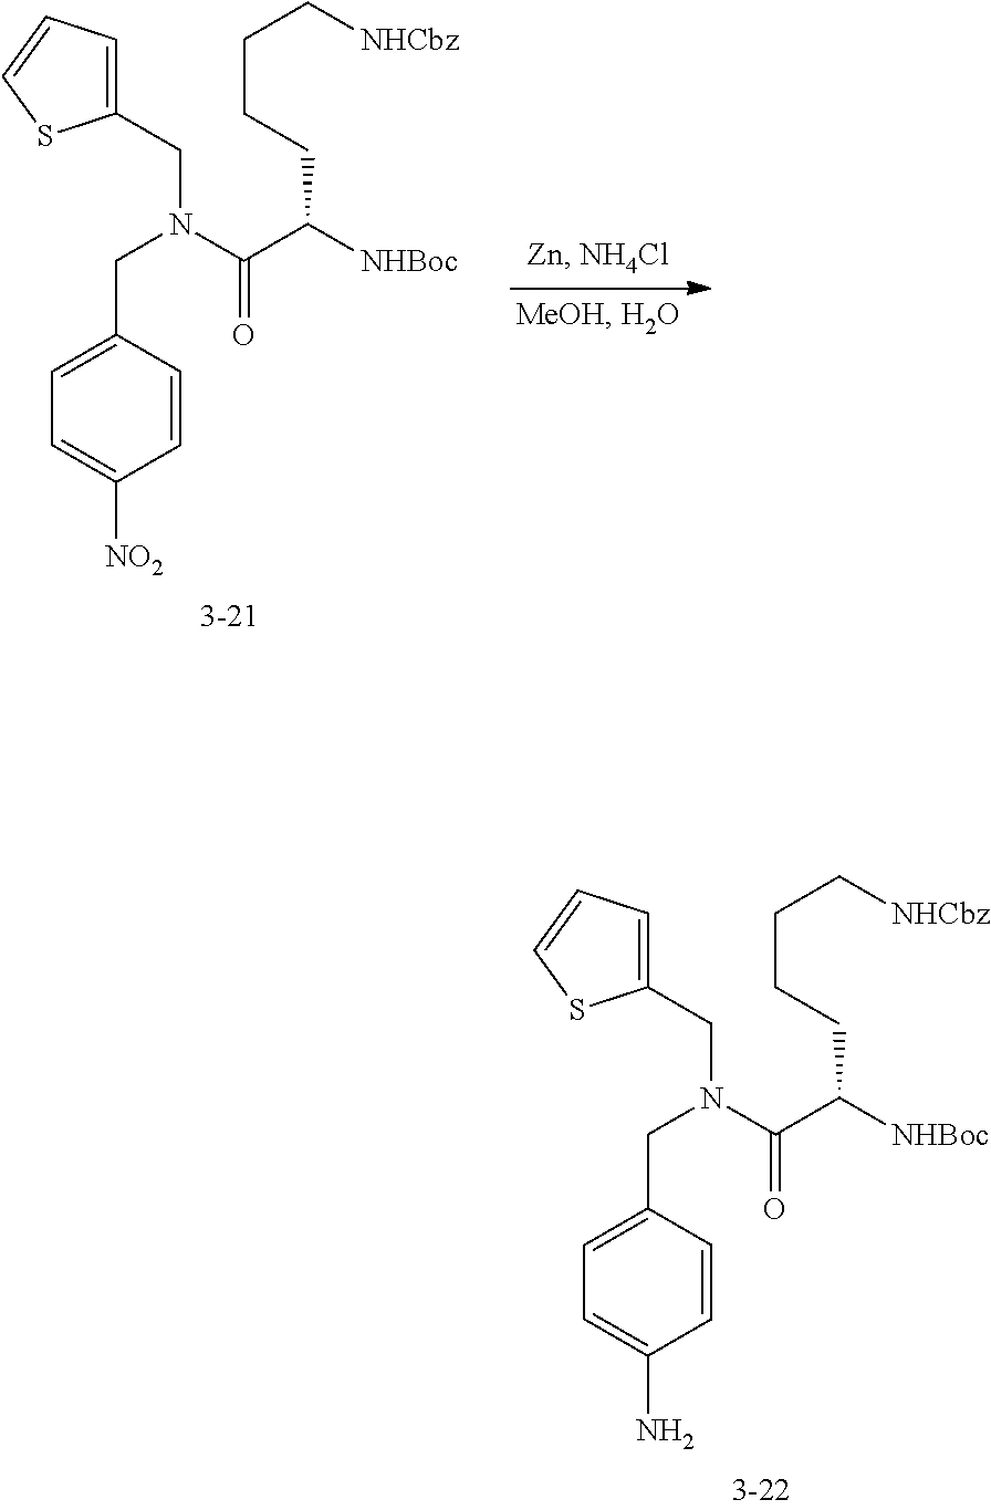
C1(CN(CC2=CC=C(N)C=C2)C(C([NHBoc])CCCC[NHCbz])=O)=CC=CS1.C1(CN(CC2=CC=C([NO2])C=C2)C(C([NHBoc])CCCC[NHCbz])=O)=CC=CS1
